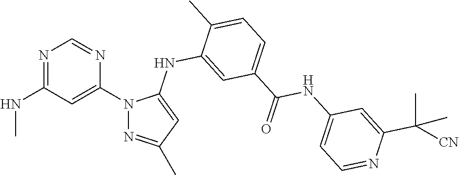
N1=C(NC)C=C(N2N=C(C)C=C2NC2=CC(C(NC3=CC=NC(C(C)(C)[CN])=C3)=O)=CC=C2C)N=C1
